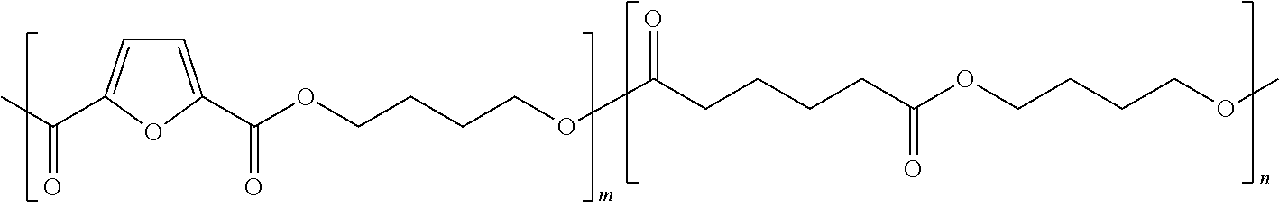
C1=C(C(OCCCCOC(CCCCC(OCCCCOC)=O)=O)=O)OC(C(C)=O)=C1
